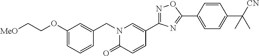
[MeO]CCOC1=CC=CC(CN2C(=O)C=CC(C3=NOC(C4=CC=C(C([CN])(C)C)C=C4)=N3)=C2)=C1
